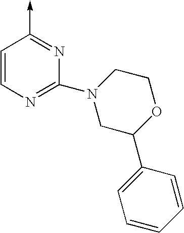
C1=CN=C(N2CC(C3=CC=CC=C3)OCC2)N=C1->C
